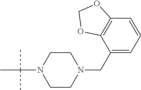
C1CN(CC2=CC=CC3=C2OCO3)CCN1C(C)(C)C
